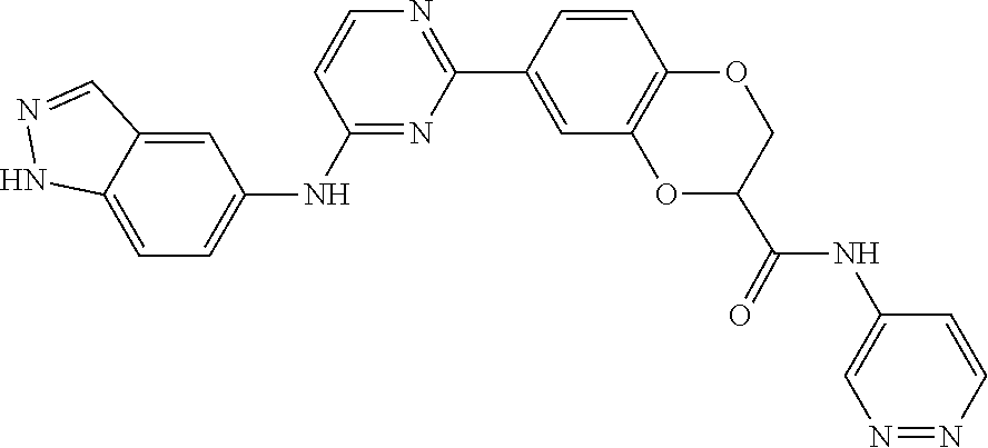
N1=NC=C(NC(C2COC3=C(C=C(C4=NC=CC(NC5=CC=C6NN=CC6=C5)=N4)C=C3)O2)=O)C=C1
